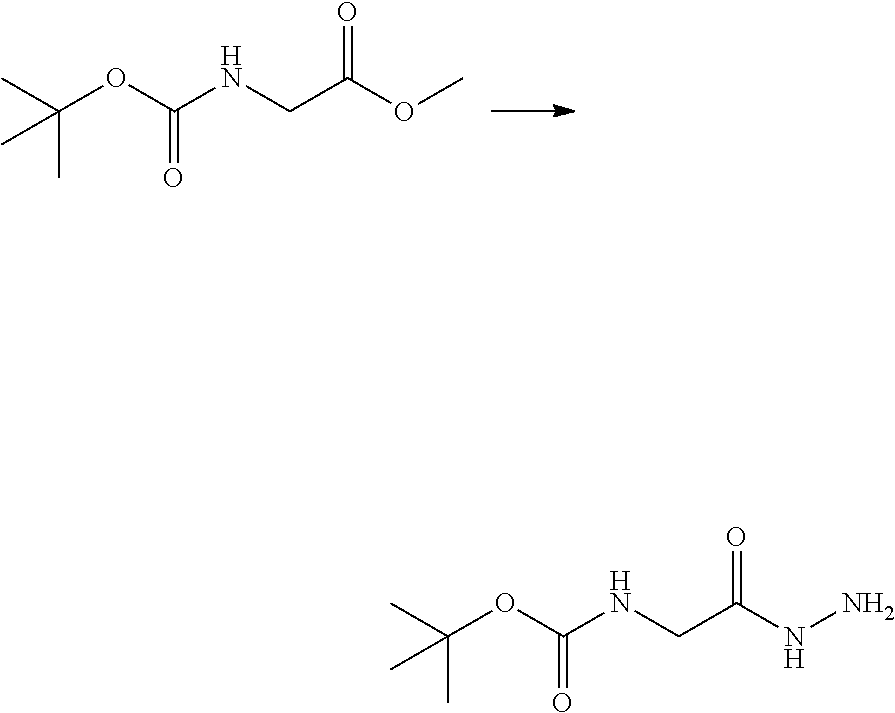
C(OC(NCC(OC)=O)=O)(C)(C)C.C(OC(NCC(NN)=O)=O)(C)(C)C
